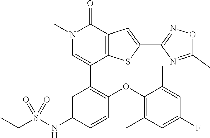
N1(C)C=C(C2=C(OC3=C(C)C=C(F)C=C3C)C=CC(NS(CC)(=O)=O)=C2)C2=C(C1=O)C=C(C1=NOC(C)=N1)S2
